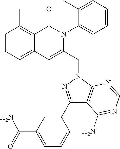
C1=CC=C2C(=C1C)C(=O)N(C1=CC=CC=C1C)C(CN1N=C(C3=CC(C(=O)N)=CC=C3)C3=C1N=CN=C3N)=C2
